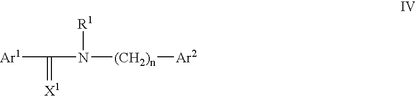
[Ar1]C(=[X1])N([(CH2)n][Ar2])[R1]
